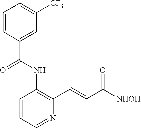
C1=CC=NC(C=CC([NHOH])=O)=C1NC(C1=CC([CF3])=CC=C1)=O
